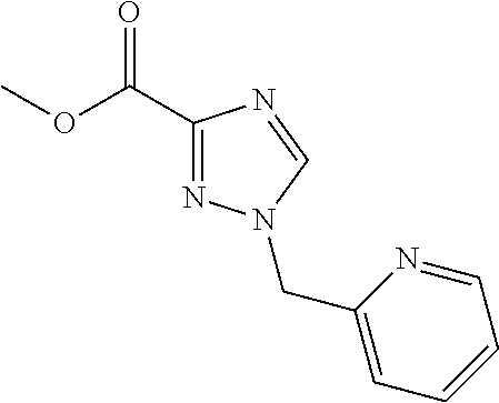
C1(C(OC)=O)=NN(CC2=CC=CC=N2)C=N1
